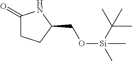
C1(=O)CCC(CO[Si](C)(C(C)(C)C)C)N1
